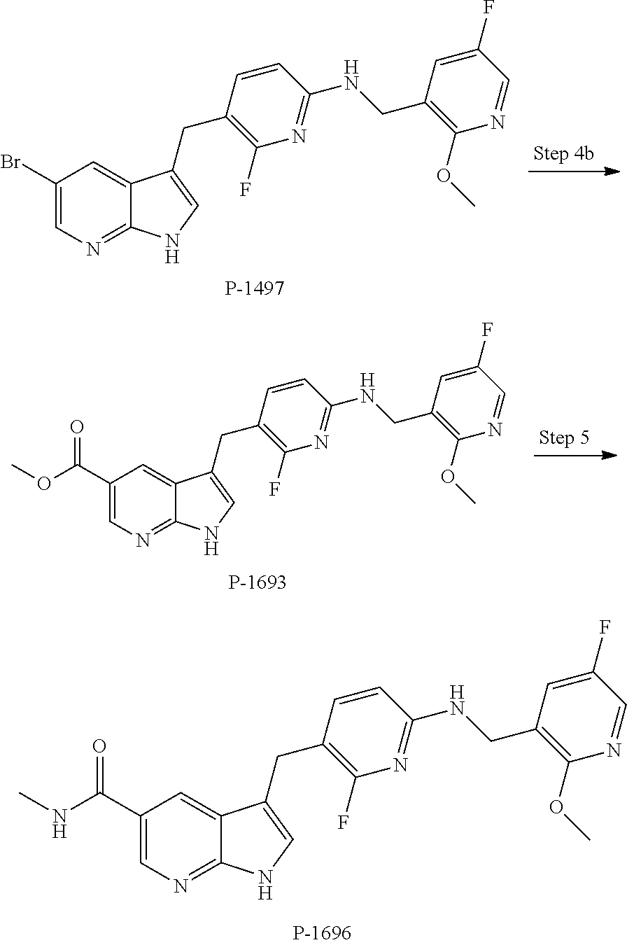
C1(C(NC)=O)=CN=C2C(=C1)C(CC1=C(F)N=C(NCC3=C(OC)N=CC(F)=C3)C=C1)=CN2.C1(Br)=CN=C2C(=C1)C(CC1=C(F)N=C(NCC3=C(OC)N=CC(F)=C3)C=C1)=CN2.C1(C(OC)=O)=CN=C2C(=C1)C(CC1=C(F)N=C(NCC3=C(OC)N=CC(F)=C3)C=C1)=CN2
